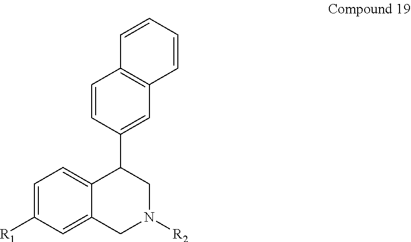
C1=C([R1])C=C2C(=C1)C(C1=CC3=C(C=C1)C=CC=C3)CN([R2])C2
